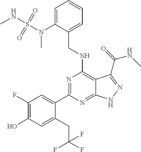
C1(NCC2=CC=CC=C2N(C)S(NC)(=O)=O)=C2C(=NC(C3=CC(F)=C(O)C=C3CC(F)(F)F)=N1)NN=C2C(=O)NC
